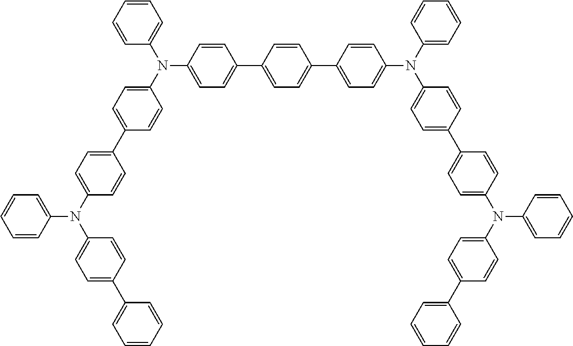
C1=CC=C(N(C2=CC=C(C3=CC=C(N(C4=CC=CC=C4)C4=CC=C(C5=CC=CC=C5)C=C4)C=C3)C=C2)C2=CC=C(C3=CC=C(C4=CC=C(N(C5=CC=CC=C5)C5=CC=C(C6=CC=C(N(C7=CC=CC=C7)C7=CC=C(C8=CC=CC=C8)C=C7)C=C6)C=C5)C=C4)C=C3)C=C2)C=C1
